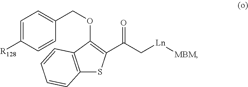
C1=C([R128])C=CC(COC2=C(C(=O)C[Ln][MBM])SC3=C2C=CC=C3)=C1
